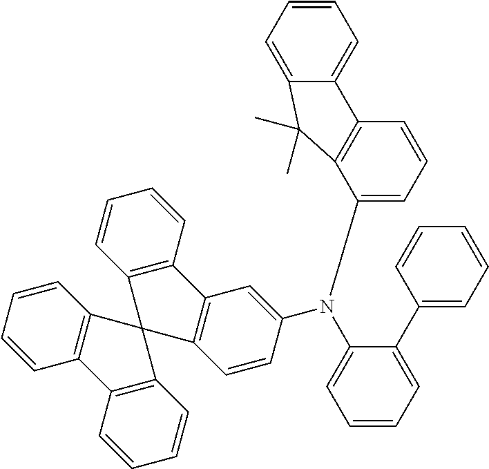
N(C1=CC2=C(C=C1)C1(C3=C2C=CC=C3)C2=C(C=CC=C2)C2=C1C=CC=C2)(C1=CC=CC=C1C1=CC=CC=C1)C1=CC=CC2=C1C(C)(C)C1=CC=CC=C21
